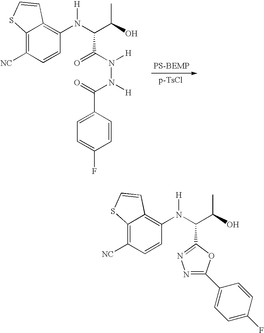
C12=C([NC])C=CC(N(C(C(C)O)C3=NN=C(C4=CC=C(F)C=C4)O3)[H])=C1C=CS2.[PS-BEMP].C12=C([NC])C=CC(N(C(C(O)C)C(N([H])N([H])C(=O)C3=CC=C(F)C=C3)=O)[H])=C1C=CS2
